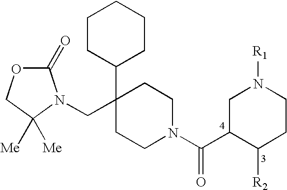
C1(=O)OCC([Me])([Me])N1CC1(C2CCCCC2)CCN(C(C2C([R2])CCN([R1])C2)=O)CC1
